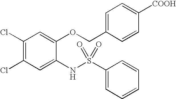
C1(Cl)=C(Cl)C=C(NS(=O)(=O)C2=CC=CC=C2)C(OCC2=CC=C([COOH])C=C2)=C1
